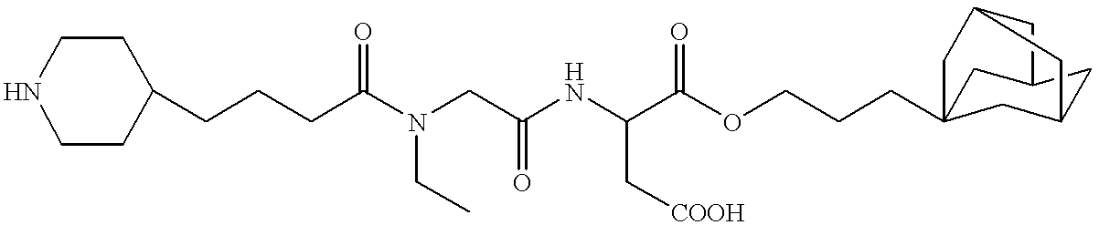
C1(CCCC(N(CC(NC(C(OCCCC23CC4CC(C2)CC(C3)C4)=O)C[COOH])=O)CC)=O)CCNCC1
